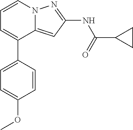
C12=CC(NC(C3CC3)=O)=NN1C=CC=C2C1=CC=C(OC)C=C1
